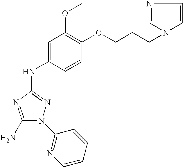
C1(N)=NC(NC2=CC(OC)=C(OCCCN3C=CN=C3)C=C2)=NN1C1=NC=CC=C1
